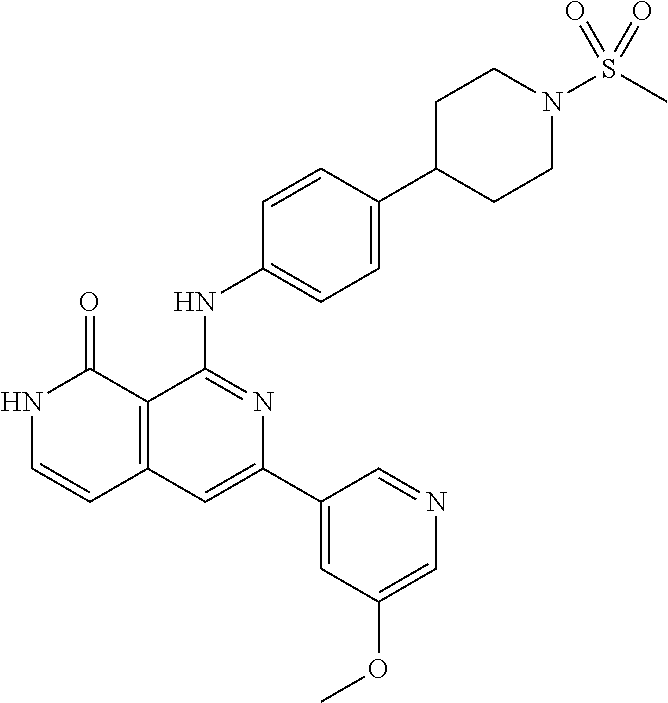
C1=CC(NC2=NC(C3=CC(OC)=CN=C3)=CC3=C2C(=O)NC=C3)=CC=C1C1CCN(S(=O)(C)=O)CC1
